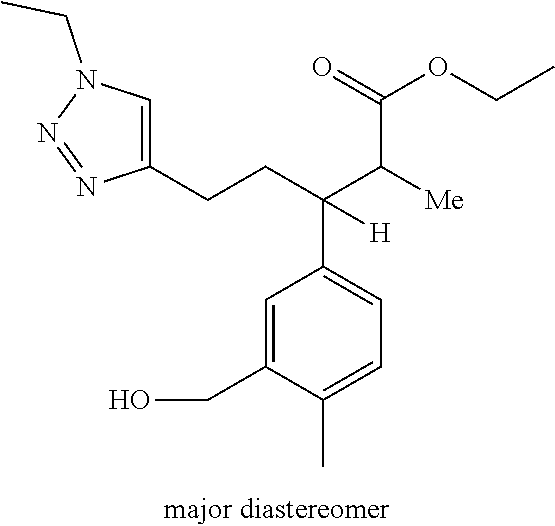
C1=C(C)C(CO)=CC(C(CCC2=CN(CC)N=N2)(C(C(OCC)=O)[Me])[H])=C1
